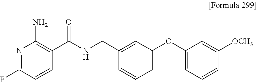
N1=C(F)C=CC(C(NCC2=CC(OC3=CC=CC([OCH3])=C3)=CC=C2)=O)=C1N
